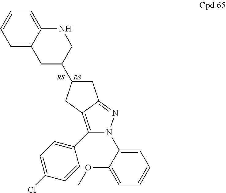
C1(C2=CC=C(Cl)C=C2)=C2C(=NN1C1=CC=CC=C1OC)CC(C1CNC3=CC=CC=C3C1)C2
